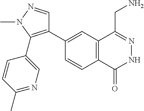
C1(C2=C(C3=CN=C(C)C=C3)N(C)N=C2)=CC2=C(C=C1)C(=O)NN=C2CN
